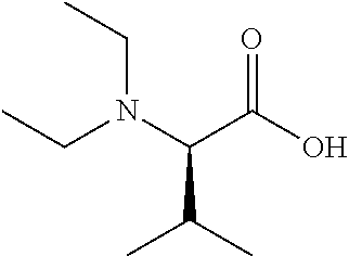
CCN(C(C(O)=O)C(C)C)CC
